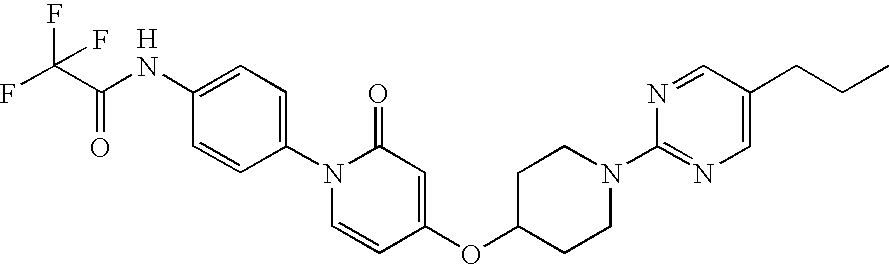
C1(NC(C(F)(F)F)=O)=CC=C(N2C=CC(OC3CCN(C4=NC=C(CCC)C=N4)CC3)=CC2=O)C=C1.[H]
